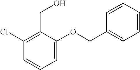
C1=C(OCC2=CC=CC=C2)C(CO)=C(Cl)C=C1
